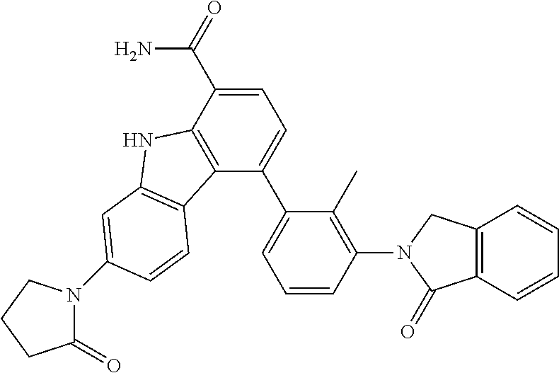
C1=C(C(=O)N)C2=C(C(C3=CC=CC(N4CC5=C(C=CC=C5)C4=O)=C3C)=C1)C1=C(N2)C=C(N2C(=O)CCC2)C=C1
